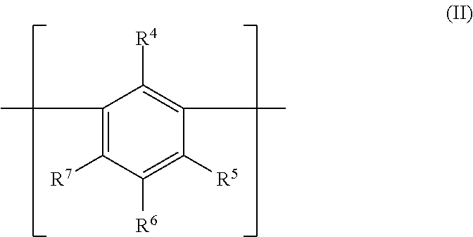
C1(C)=C([R7])C([R6])=C([R5])C(C)=C1[R4]
